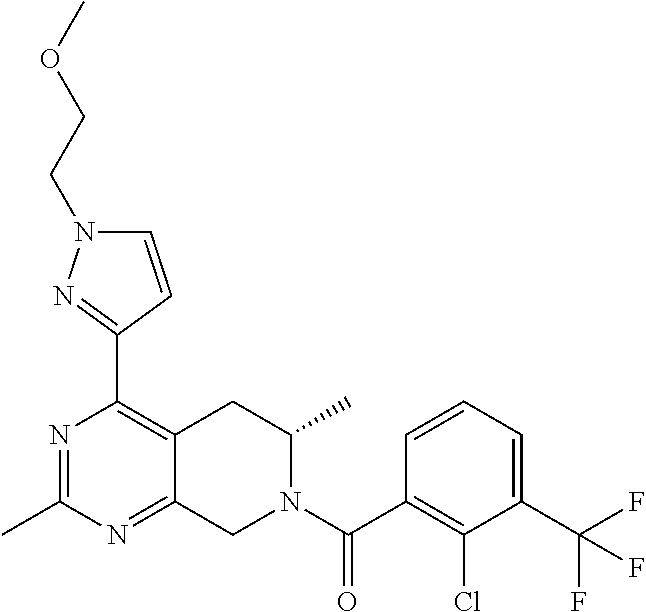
C1(C2=C3C(=NC(C)=N2)CN(C(C2=C(Cl)C(C(F)(F)F)=CC=C2)=O)C(C)C3)=NN(CCOC)C=C1
